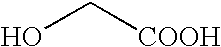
OC[COOH]
